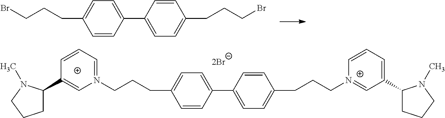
C(CCC1=CC=C(C2=CC=C(CCCBr)C=C2)C=C1)Br.C(CCC1=CC=C(C2=CC=C(CCC[N+]3=CC(C4CCCN4C)=CC=C3)C=C2)C=C1)N1=CC=CC(C2CCCN2C)=C1
